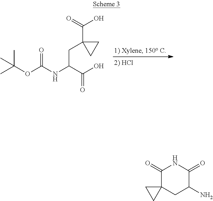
CC(OC(NC(C(O)=O)CC1(C(O)=O)CC1)=O)(C)C.C1(=O)C2(CC(N)C(=O)N1)CC2
